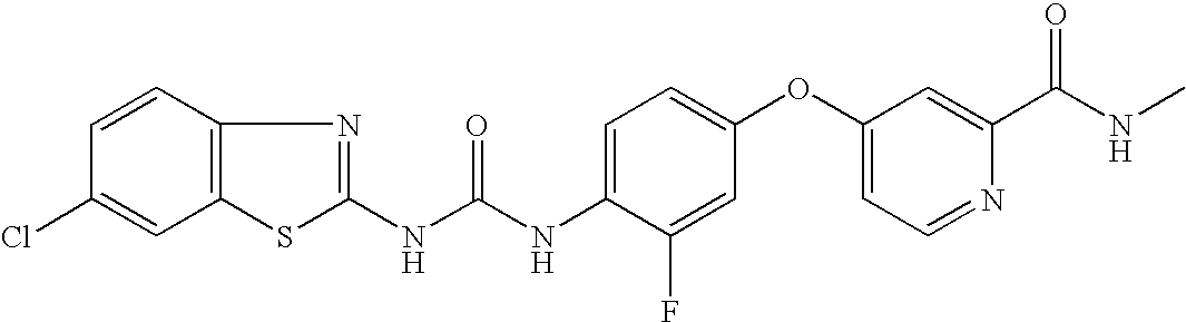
C1=CC2=C(C=C1Cl)SC(NC(NC1=CC=C(OC3=CC=NC(C(NC)=O)=C3)C=C1F)=O)=N2
